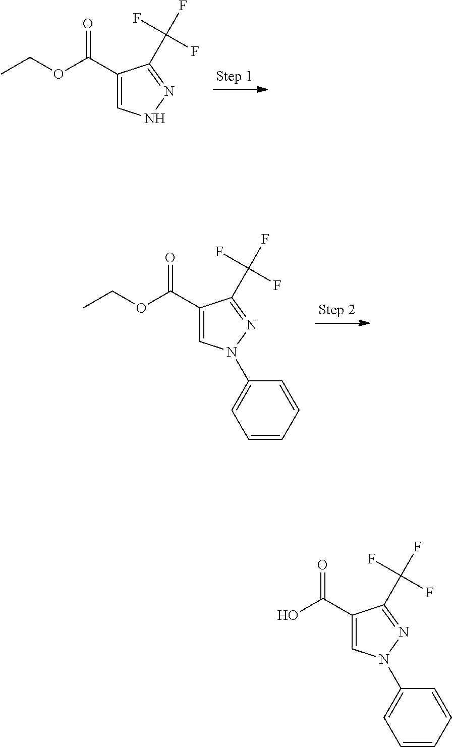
C1(C(=O)OCC)=CNN=C1C(F)(F)F.C1(C(=O)OCC)=CN(C2=CC=CC=C2)N=C1C(F)(F)F.C1(C(=O)O)=CN(C2=CC=CC=C2)N=C1C(F)(F)F
